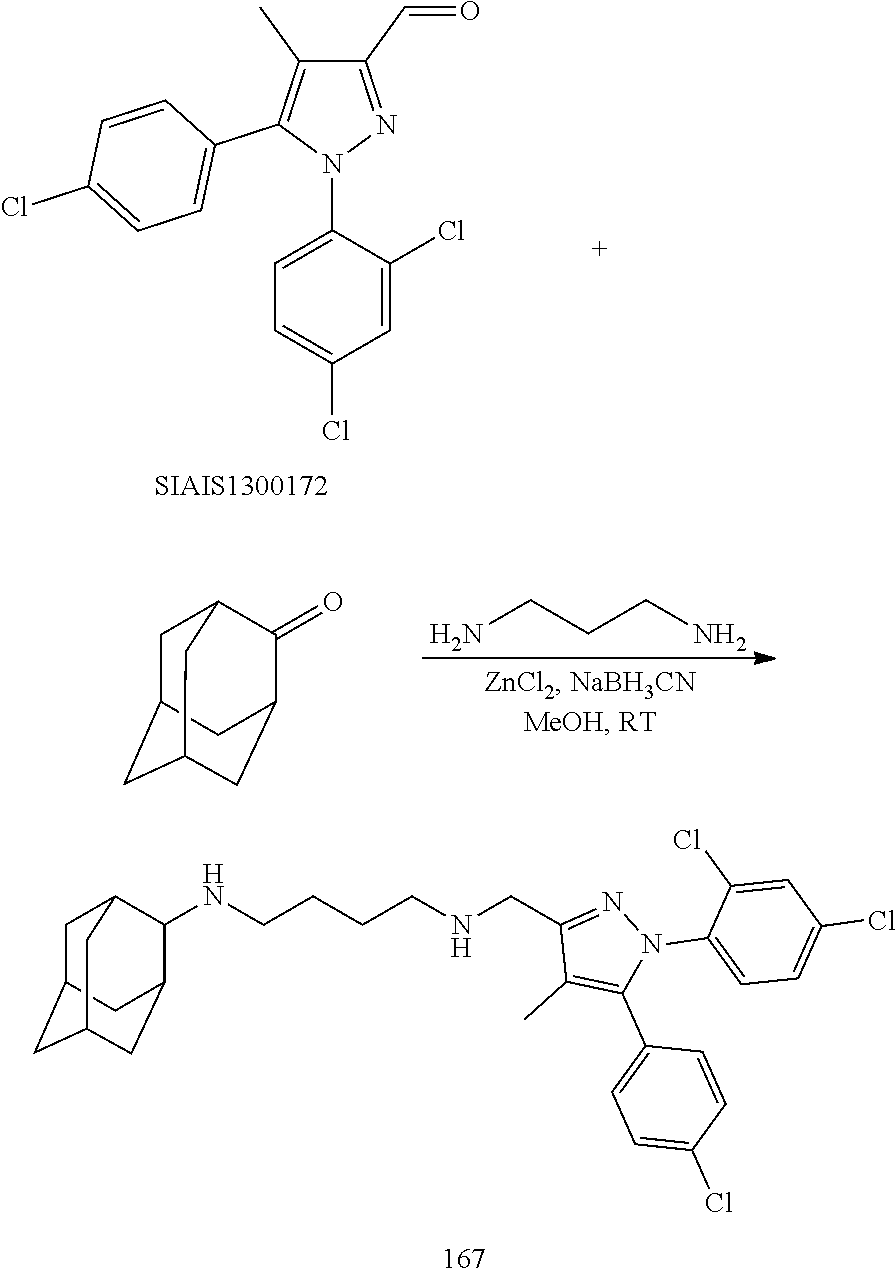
C1=C(Cl)C=C(Cl)C(N2N=C(C=O)C(C)=C2C2=CC=C(Cl)C=C2)=C1.NCCCN.C1C2CC3CC(C(=O)C1C3)C2.C1C2CC3CC(C(NCCCCNCC4=NN(C5=CC=C(Cl)C=C5Cl)C(C5=CC=C(Cl)C=C5)=C4C)C1C3)C2
